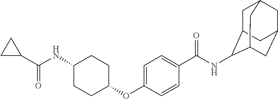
C1C(C(NC2CCC(OC3=CC=C(C(NC4C5CC6CC(CC4C6)C5)=O)C=C3)CC2)=O)C1
